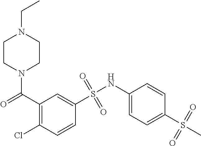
N1(C(=O)C2=C(Cl)C=CC(S(NC3=CC=C(S(C)(=O)=O)C=C3)(=O)=O)=C2)CCN(CC)CC1
